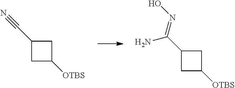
C1C([OTBS])CC1C#N.C1C([OTBS])CC1C(=NO)N
